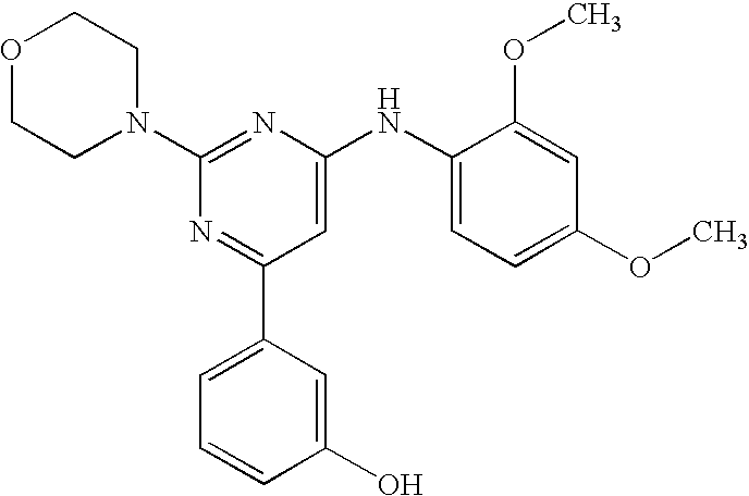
C1(N2CCOCC2)=NC(NC2=CC=C(OC)C=C2OC)=CC(C2=CC=CC(O)=C2)=N1
